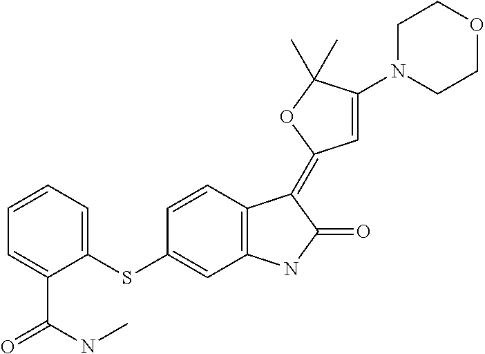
C1=CC=C(SC2=CC3=C(C=C2)C(=C2C=C(N4CCOCC4)C(C)(C)O2)C(=O)N3)C(C(NC)=O)=C1
